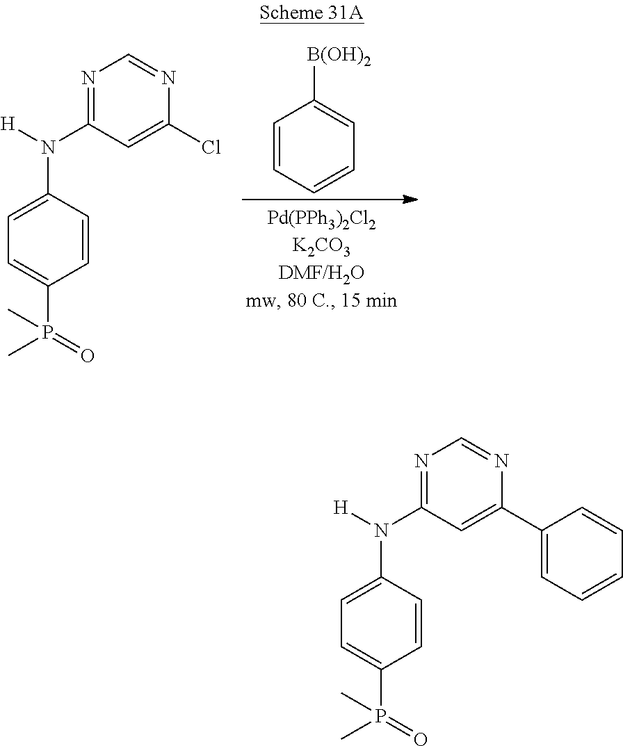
C1=CC=CC=C1[B(OH)2].C1=CC(N(C2=NC=NC(Cl)=C2)[H])=CC=C1P(C)(=O)C.C1=CC(N(C2=NC=NC(C3=CC=CC=C3)=C2)[H])=CC=C1P(C)(=O)C
